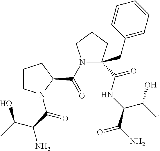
C1CN(C(C(C(C)O)N)=O)C(C(=O)N2CCCC2(C(=O)NC(C(N)=O)C(O)C)CC2=CC=CC=C2)C1
